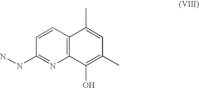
C12=C(C=CC(NN)=N1)C(C)=CC(C)=C2O
